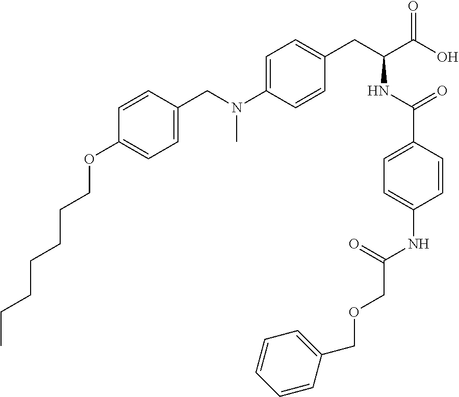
C(N(C1=CC=C(CC(C(O)=O)NC(C2=CC=C(NC(COCC3=CC=CC=C3)=O)C=C2)=O)C=C1)C)C1=CC=C(OCCCCCCC)C=C1
